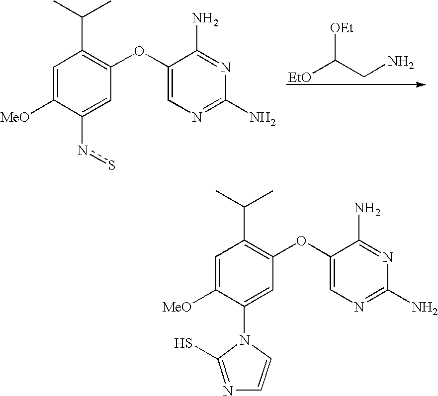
C1=C([MeO])C(ns)=CC(OC2=CN=C(N)N=C2N)=C1C(C)C.[EtO]C(CN)[OEt].C1=C([MeO])C(N2C=CN=C2S)=CC(OC2=CN=C(N)N=C2N)=C1C(C)C
